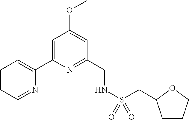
C1=CC=NC(C2=CC(OC)=CC(CNS(CC3CCCO3)(=O)=O)=N2)=C1
